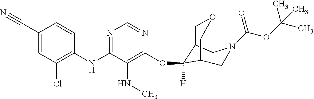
C(C1=CC(Cl)=C(NC2=NC=NC(OC3([H])C4COCC3CN(C(OC(C)(C)C)=O)C4)=C2NC)C=C1)#N
